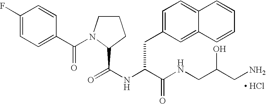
C1CN(C(C2=CC=C(F)C=C2)=O)C(C(NC(C(NCC(CN)O)=O)CC2=CC=C3C(=C2)C=CC=C3)=O)C1.[ HCl]
